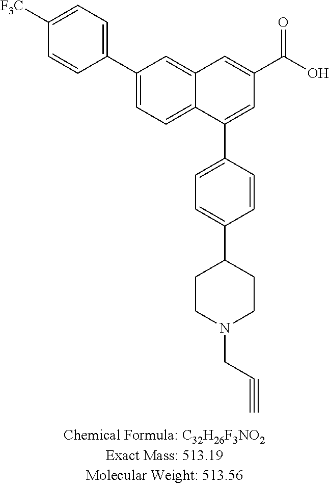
C1=CC(C2=CC=C3C(=C2)C=C(C(=O)O)C=C3C2=CC=C(C3CCN(CC#C)CC3)C=C2)=CC=C1[F3C]
